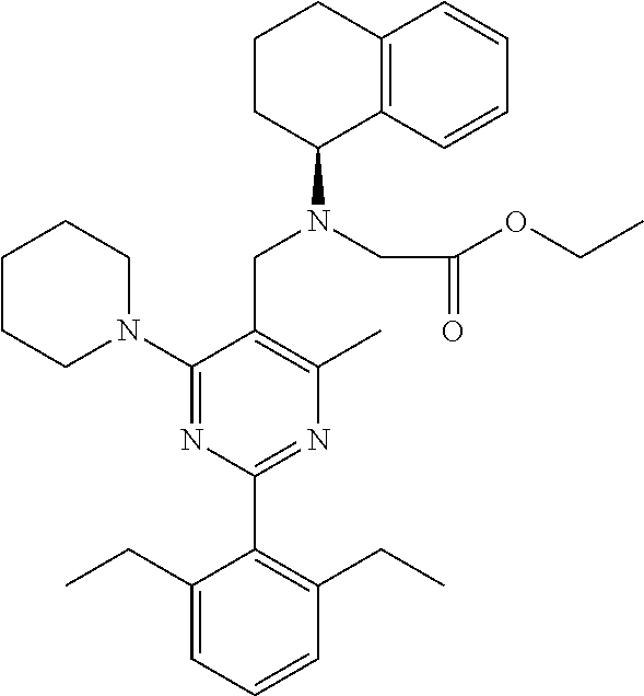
C1(N2CCCCC2)=NC(C2=C(CC)C=CC=C2CC)=NC(C)=C1CN(CC(OCC)=O)C1C2=C(CCC1)C=CC=C2
